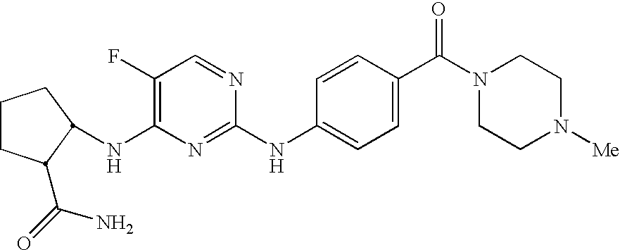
C1CC(C(=O)N)C(NC2=C(F)C=NC(NC3=CC=C(C(N4CCN([Me])CC4)=O)C=C3)=N2)C1
